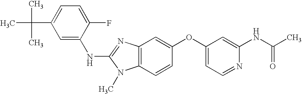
C1=C(F)C(NC2=NC3=C(N2C)C=CC(OC2=CC=NC(NC(C)=O)=C2)=C3)=CC(C(C)(C)C)=C1
